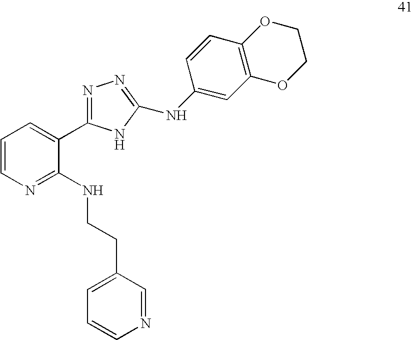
C1=CN=C(NCCC2=CC=CN=C2)C(C2=NN=C(NC3=CC4=C(C=C3)OCCO4)N2)=C1
